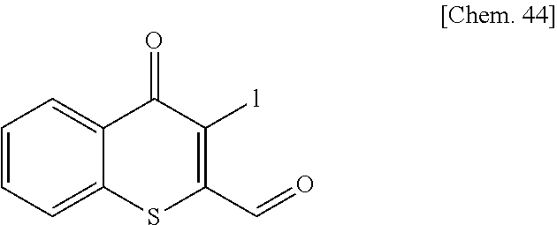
C1=CC=C2C(=C1)C(=O)C([l])=C(C=O)S2
